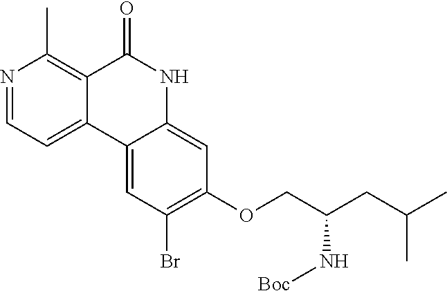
N1=CC=C2C(=C1C)C(=O)NC1=CC(OCC(CC(C)C)N[Boc])=C(Br)C=C21
